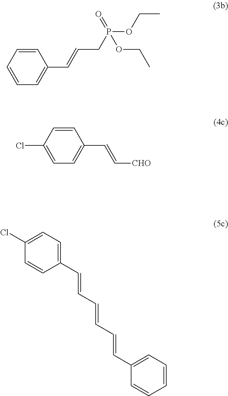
C1=CC=CC=C1C=CCP(OCC)(OCC)=O.C1=CC(Cl)=CC=C1C=C[CHO].C1(Cl)=CC=C(C=CC=CC=CC2=CC=CC=C2)C=C1
